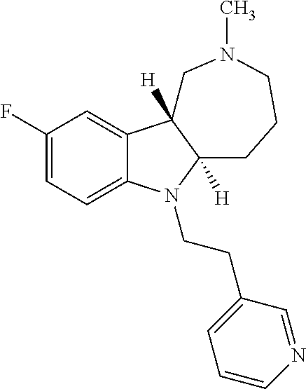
C1(F)=CC=C2C(=C1)C1([H])C([H])(N2CCC2=CC=CN=C2)CCCN(C)C1
